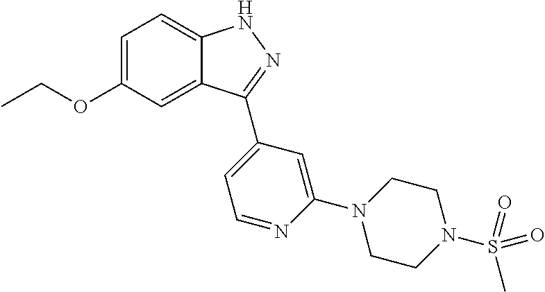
C1=C(OCC)C=C2C(=C1)NN=C2C1=CC=NC(N2CCN(S(=O)(C)=O)CC2)=C1
